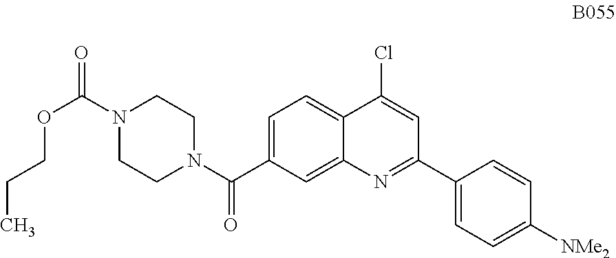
C1=C(C(N2CCN(C(=O)OCCC)CC2)=O)C=C2C(=C1)C(Cl)=CC(C1=CC=C([NMe2])C=C1)=N2
